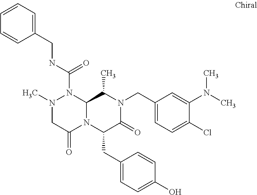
N(C(=O)N1N(C)CC(=O)N2C1C(C)N(CC1=CC=C(Cl)C(N(C)C)=C1)C(=O)C2CC1=CC=C(O)C=C1)CC1=CC=CC=C1
